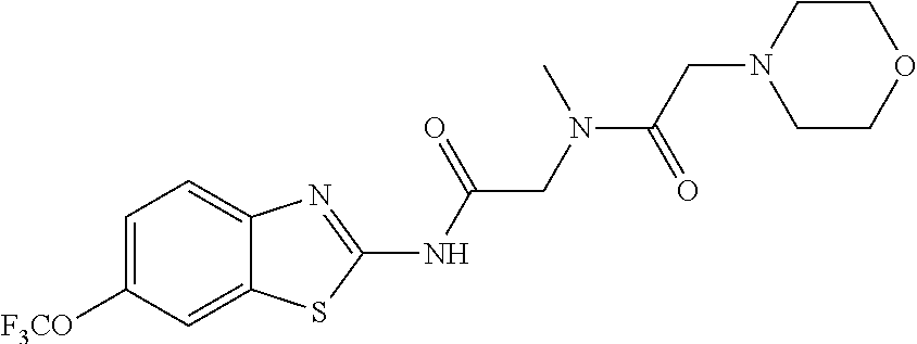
C1=C([F3CO])C=C2C(=C1)N=C(NC(CN(C(=O)CN1CCOCC1)C)=O)S2
